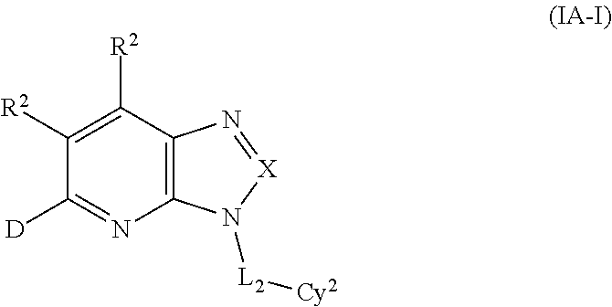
C1([R2])=C([R2])C2=C(N=C1[D])N([L2][Cy2])[X]=N2
